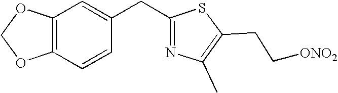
C(C1=NC(C)=C(CC[ONO2])S1)C1=CC2=C(C=C1)OCO2
